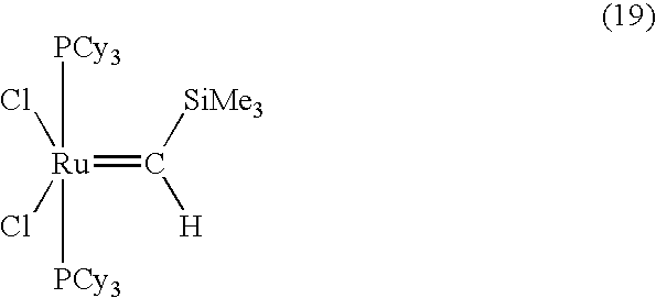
[Ru](=C([SiMe3])[H])([PCy3])([PCy3])(Cl)Cl
